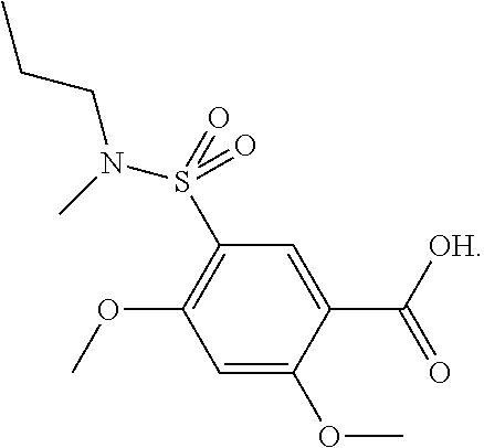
C1=C(OC)C(C([OH])=O)=CC(S(=O)(=O)N(C)CCC)=C1OC
